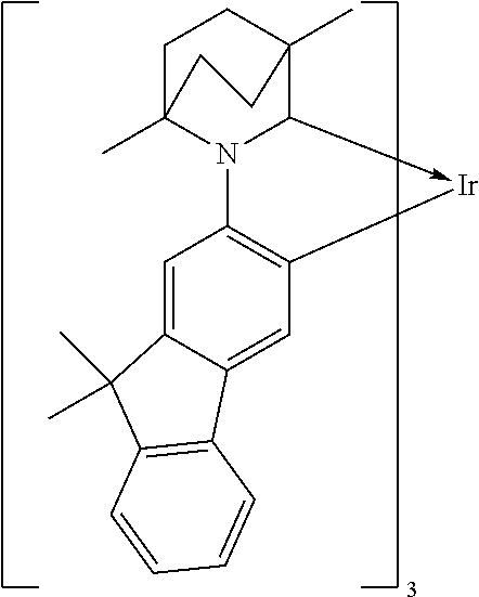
C1C2(C)N3C(->[Ir]C4=C3C=C3C(=C4)C4=C(C3(C)C)C=CC=C4)C(C)(C1)CC2
